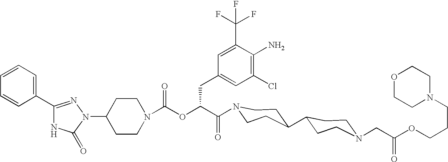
N1(C2CCN(C(OC(C(=O)N3CCC(C4CCN(CC(OCCCN5CCOCC5)=O)CC4)CC3)CC3=CC(Cl)=C(N)C(C(F)(F)F)=C3)=O)CC2)N=C(C2=CC=CC=C2)NC1=O
